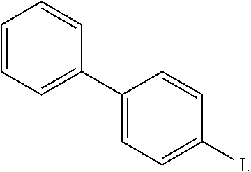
C1=CC=C(C2=CC=C(I)C=C2)C=C1
